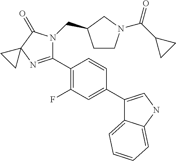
C1(C2=C(F)C=C(C3=CNC4=CC=CC=C34)C=C2)=NC2(C(=O)N1CC1CCN(C(C3CC3)=O)C1)CC2
